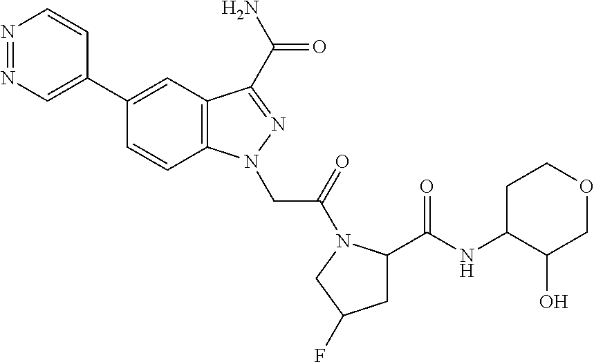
N1=NC=C(C2=CC3=C(C=C2)N(CC(=O)N2C(C(NC4CCOCC4O)=O)CC(F)C2)N=C3C(N)=O)C=C1
